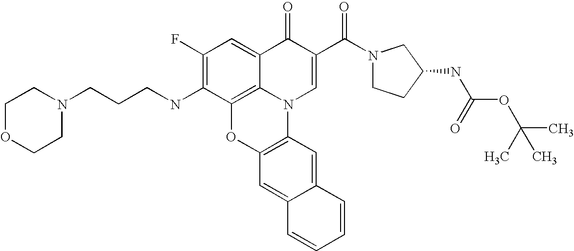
C1(F)=C(NCCCN2CCOCC2)C2=C3C(=C1)C(=O)C(C(N1CCC(NC(OC(C)(C)C)=O)C1)=O)=CN3C1=C(O2)C=C2C(=C1)C=CC=C2
